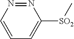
[SO2](C1=CC=CN=N1)C
